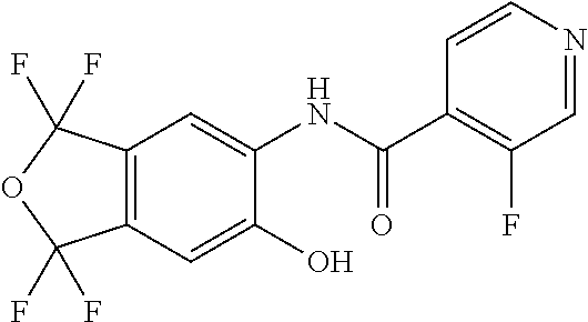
C12=C(C=C(O)C(NC(C3=C(F)C=NC=C3)=O)=C1)C(F)(F)OC2(F)F
